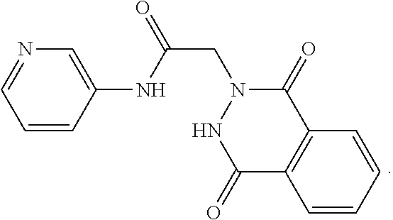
C1=CC(NC(CN2NC(=O)C3=C(C2=O)C=CC=C3)=O)=CN=C1
